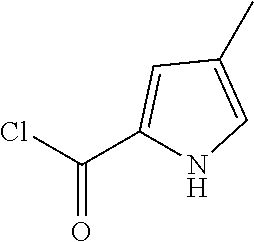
C1(C(Cl)=O)=CC(C)=CN1
